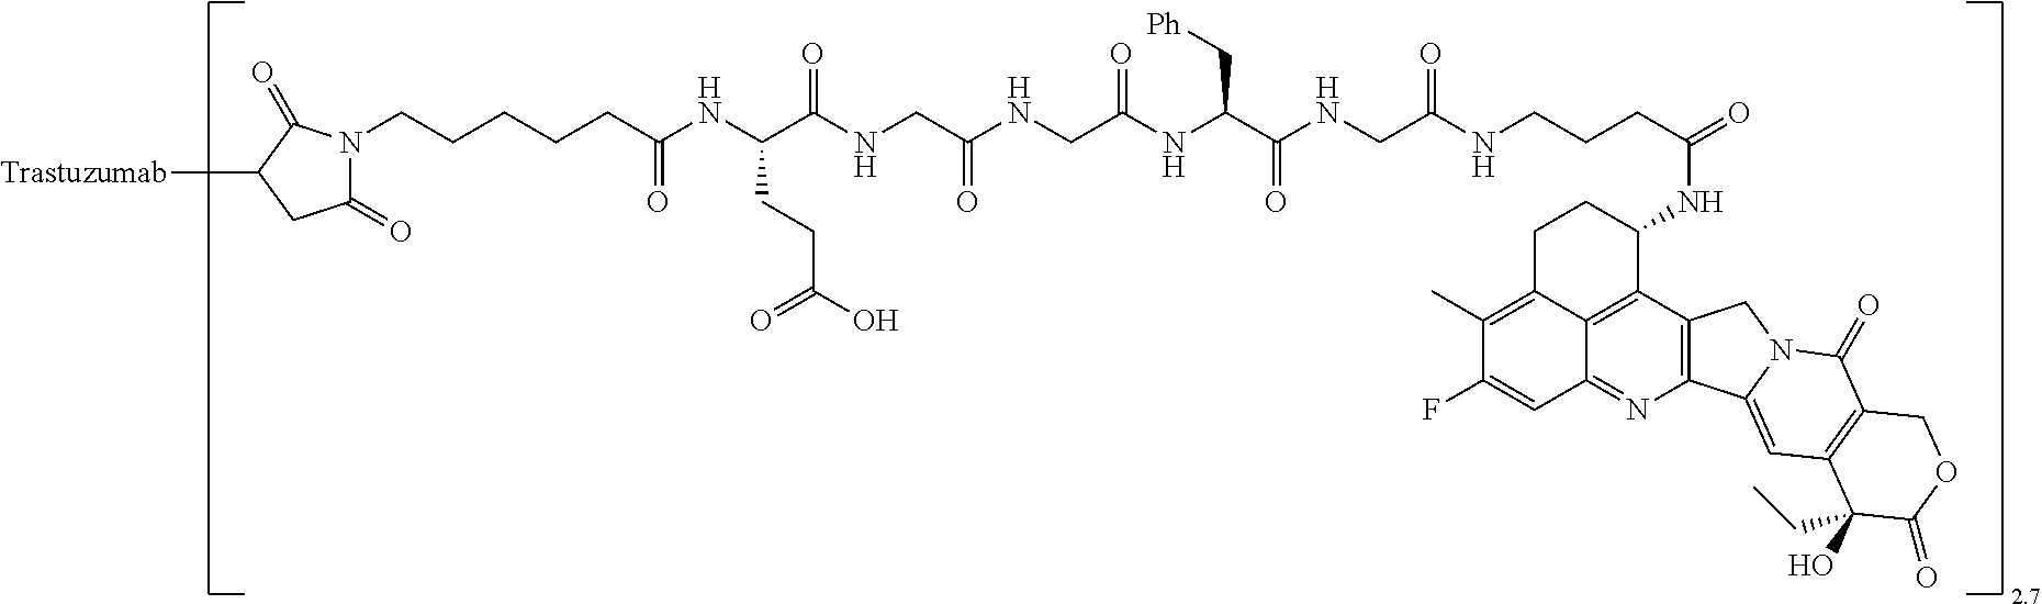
C1(=O)N(CCCCCC(NC(C(NCC(NCC(NC(C(NCC(NCCCC(=O)NC2CCC3=C(C)C(F)=CC4=NC5=C(C2=C34)CN2C5=CC3=C(C2=O)COC(=O)C3(O)CC)=O)=O)C[Ph])=O)=O)=O)CCC(=O)O)=O)C(=O)C([Trastuzumab])C1
